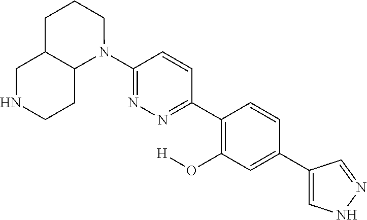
N1(C2=NN=C(C3=C(O[H])C=C(C4=CNN=C4)C=C3)C=C2)CCCC2C1CCNC2
